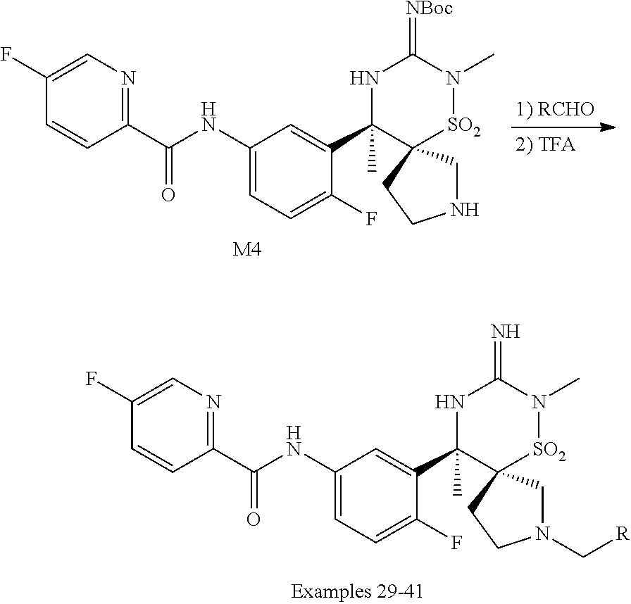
C1(NC(C2=NC=C(F)C=C2)=O)=CC=C(F)C(C2(C)NC(=N)N(C)[SO2]C23CN(C[R])CC3)=C1.C1(NC(C2=NC=C(F)C=C2)=O)=CC=C(F)C(C2(C)NC(=[NBoc])N(C)[SO2]C23CNCC3)=C1.[M4]
